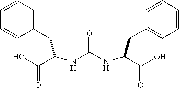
N(C(C(O)=O)CC1=CC=CC=C1)C(NC(C(O)=O)CC1=CC=CC=C1)=O
